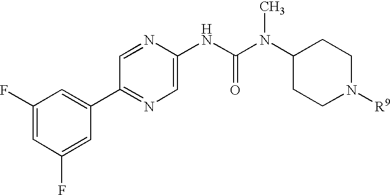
C1(F)=CC(F)=CC(C2=NC=C(NC(N(C3CCN([R9])CC3)C)=O)N=C2)=C1
